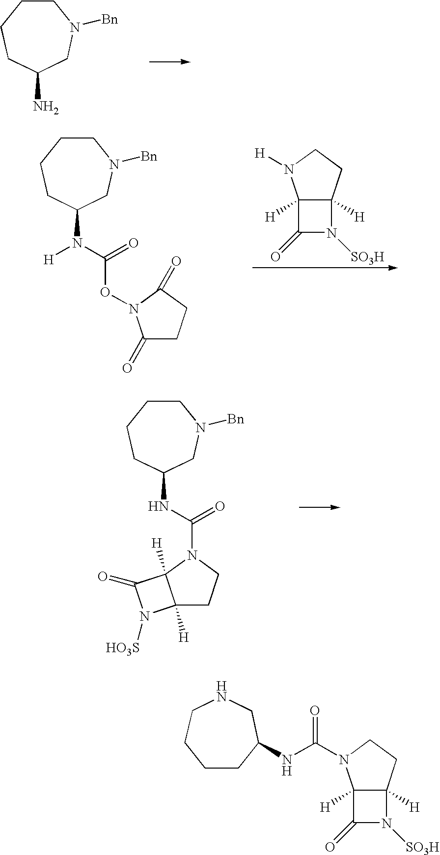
C1CCCC(N)CN1[Bn].C12([H])C(=O)N([SO3H])C1([H])CCN2[H].C1CCCC(N([H])C(=O)ON2C(=O)CCC2=O)CN1[Bn].C1CCCC(NC(=O)N2C3([H])C([H])(CC2)N([HO3S])C3=O)CN1[Bn].C12([H])C(=O)N([SO3H])C1([H])CCN2C(NC1CNCCCC1)=O
